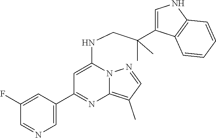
C1(C2=NC3=C(C)C=NN3C(NCC(C3=CNC4=C3C=CC=C4)(C)C)=C2)=CN=CC(F)=C1
